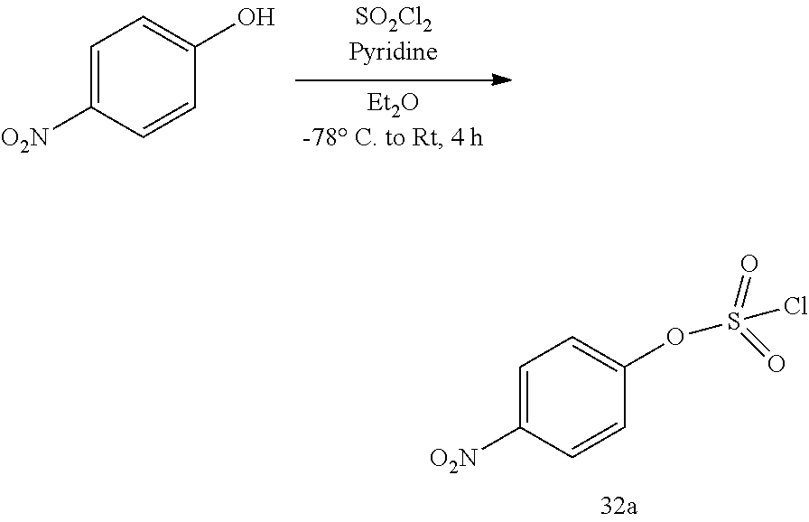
C1=C([O2N])C=CC(O)=C1.C1=C([O2N])C=CC(OS(=O)(=O)Cl)=C1
